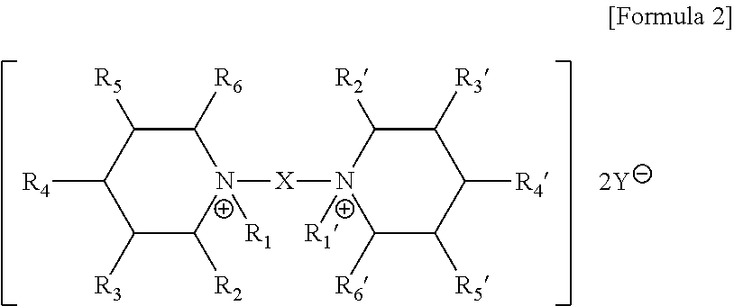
C1([R3])C([R2])[N+]([X]N2([R1])C([R6])C([R5])C([R4])C([R3])C2[R2])([R1])C([R6])C([R5])C1[R4]
